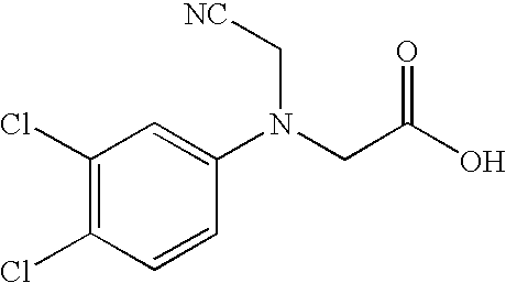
C1(Cl)=C(Cl)C=CC(N(CC(O)=O)C[NC])=C1
